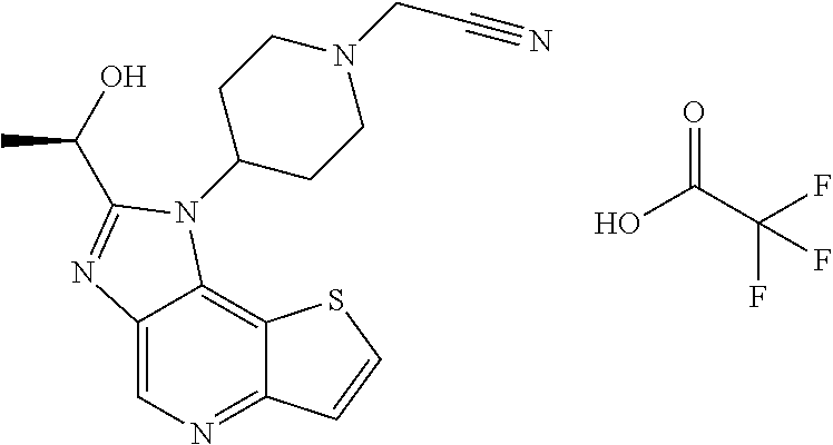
C12=CN=C3C(=C1N(C1CCN(CC#N)CC1)C(C(C)O)=N2)SC=C3.OC(C(F)(F)F)=O
